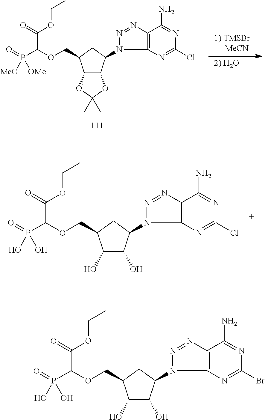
C12C(C(N3C4=C(N=N3)C(N)=NC(Cl)=N4)CC1COC(P(=O)([MeO])[OMe])C(=O)OCC)OC(C)(C)O2.C1(O)C(O)C(N2C3=C(N=N2)C(N)=NC(Cl)=N3)CC1COC(P(=O)(O)O)C(=O)OCC.C1(O)C(O)C(N2C3=C(N=N2)C(N)=NC(Br)=N3)CC1COC(P(=O)(O)O)C(=O)OCC
